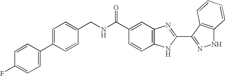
C1(C(NCC2=CC=C(C3=CC=C(F)C=C3)C=C2)=O)=CC2=C(C=C1)NC(C1=NNC3=C1C=CC=C3)=N2
